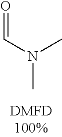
CN(C=O)C
